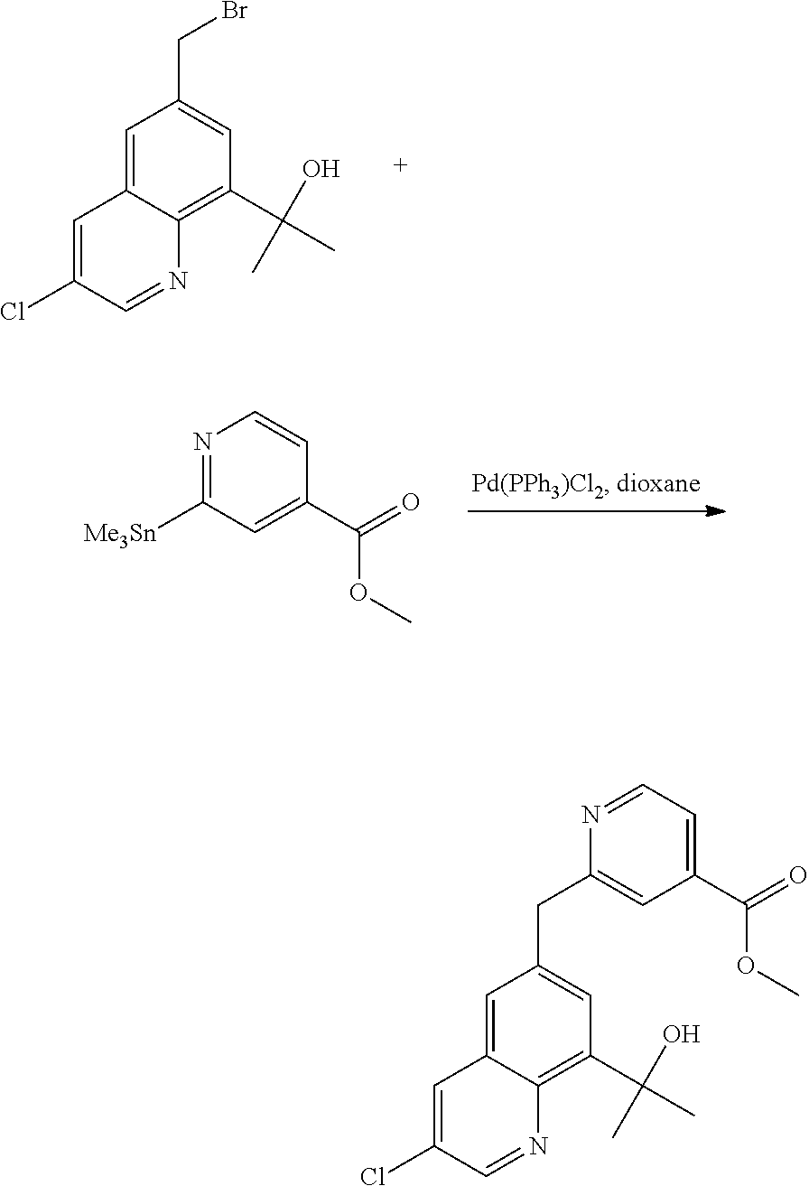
C1=C(Cl)C=NC2=C(C(C)(O)C)C=C(CBr)C=C12.N1=C([Me3Sn])C=C(C(=O)OC)C=C1.C1=C(Cl)C=NC2=C(C(C)(O)C)C=C(CC3=CC(C(=O)OC)=CC=N3)C=C12
